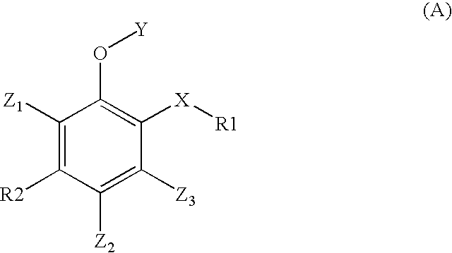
C1([Z1])=C([R2])C([Z2])=C([Z3])C([X][R1])=C1O[Y]
